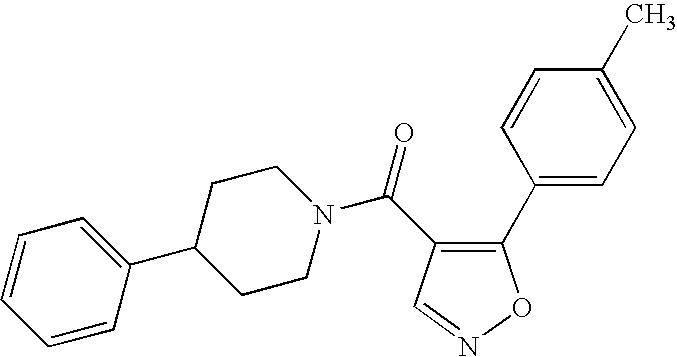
C1=CC(C2CCN(C(=O)C3=C(C4=CC=C(C)C=C4)ON=C3)CC2)=CC=C1
